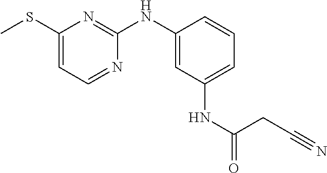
C1(SC)=CC=NC(NC2=CC(NC(=O)CC#N)=CC=C2)=N1
